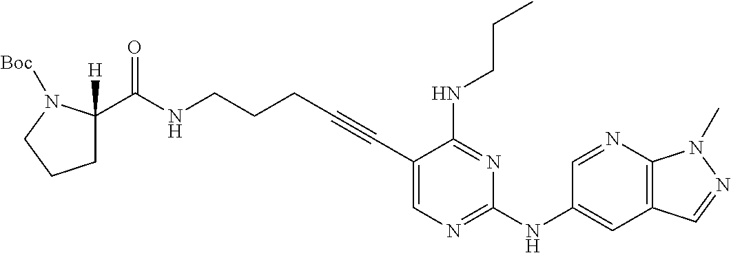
C(NCCCC#CC1=CN=C(NC2=CC3=C(N=C2)N(C)N=C3)N=C1NCCC)(=O)C1([H])CCCN1[Boc]
